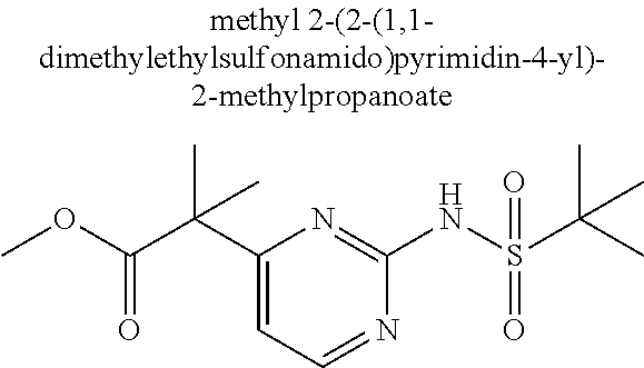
C1(C(C(OC)=O)(C)C)=CC=NC(NS(C(C)(C)C)(=O)=O)=N1
